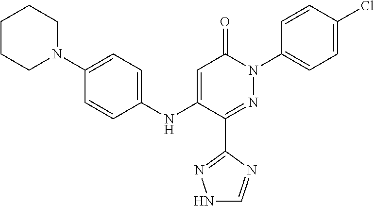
C1(C2=NN(C3=CC=C(Cl)C=C3)C(=O)C=C2NC2=CC=C(N3CCCCC3)C=C2)=NNC=N1
